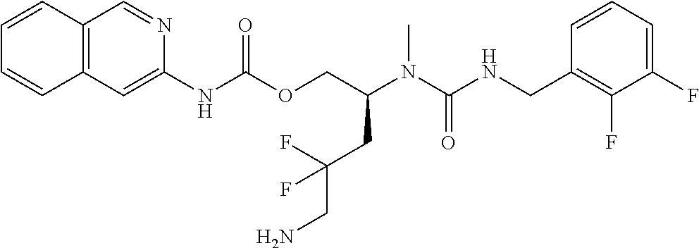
C1=CC(CNC(N(C(COC(NC2=CC3=C(C=N2)C=CC=C3)=O)CC(CN)(F)F)C)=O)=C(F)C(F)=C1
